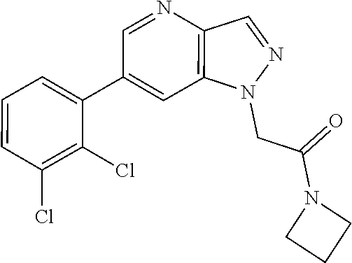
C1(C2=CC3=C(N=C2)C=NN3CC(N2CCC2)=O)=CC=CC(Cl)=C1Cl
